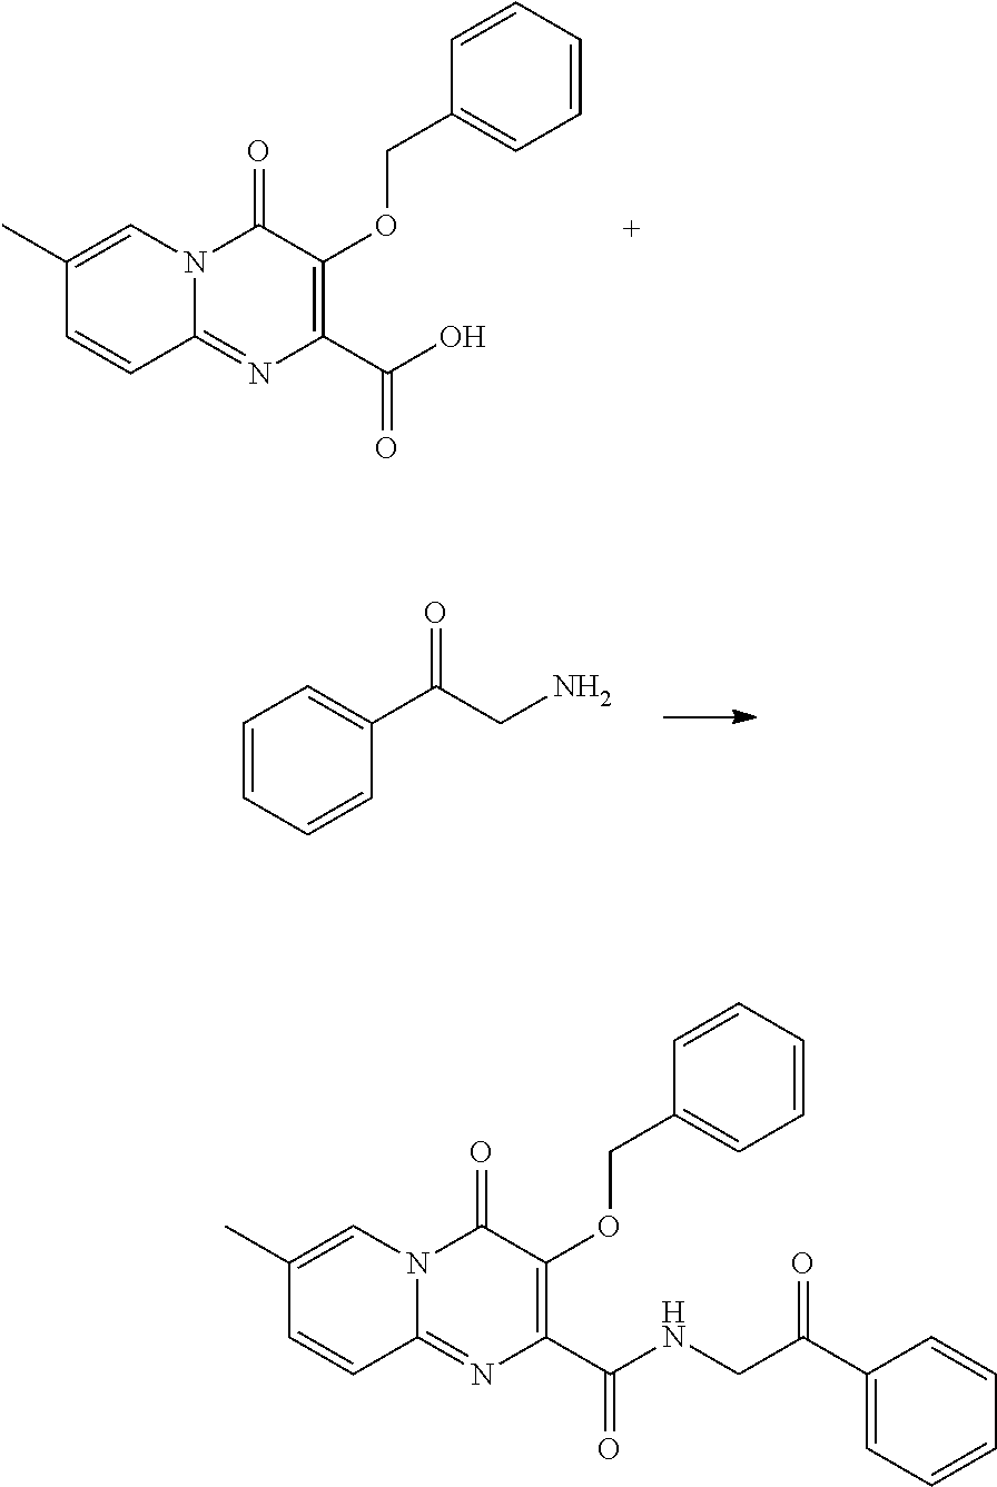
C1=CC2=NC(C(O)=O)=C(OCC3=CC=CC=C3)C(=O)N2C=C1C.C1=CC=CC(C(CN)=O)=C1.C1=CC2=NC(C(NCC(C3=CC=CC=C3)=O)=O)=C(OCC3=CC=CC=C3)C(=O)N2C=C1C
